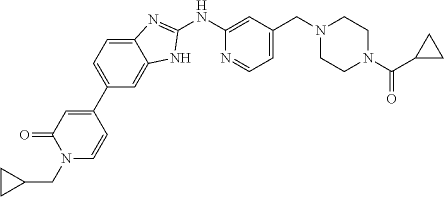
C1(NC2=NC3=CC=C(C4=CC(=O)N(CC5CC5)C=C4)C=C3N2)=CC(CN2CCN(C(=O)C3CC3)CC2)=CC=N1
